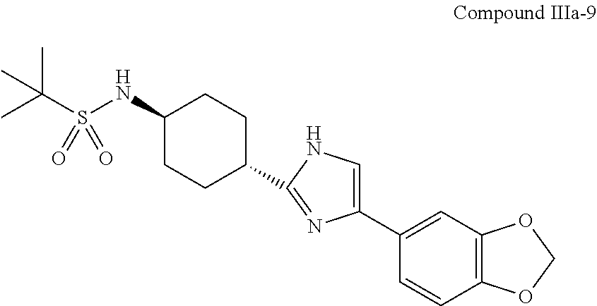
C1(NS(C(C)(C)C)(=O)=O)CCC(C2=NC(C3=CC4=C(C=C3)OCO4)=CN2)CC1
